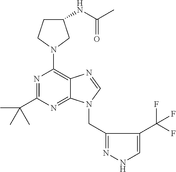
N1=C(C(C)(C)C)N=C2C(=C1N1CC(NC(=O)C)CC1)N=CN2CC1=NNC=C1C(F)(F)F
